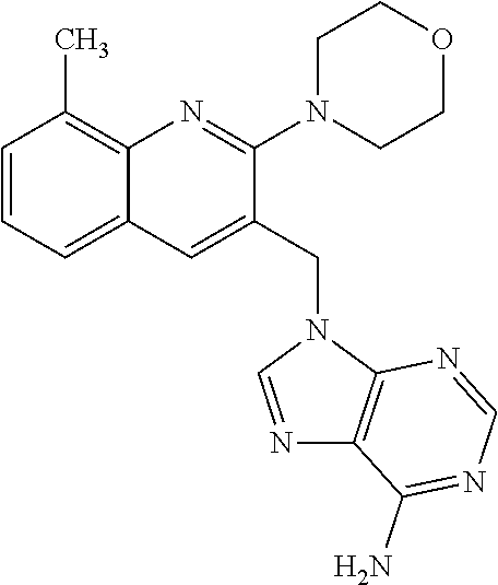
C1=CC=C2C(=C1C)N=C(N1CCOCC1)C(CN1C=NC3=C1N=CN=C3N)=C2
